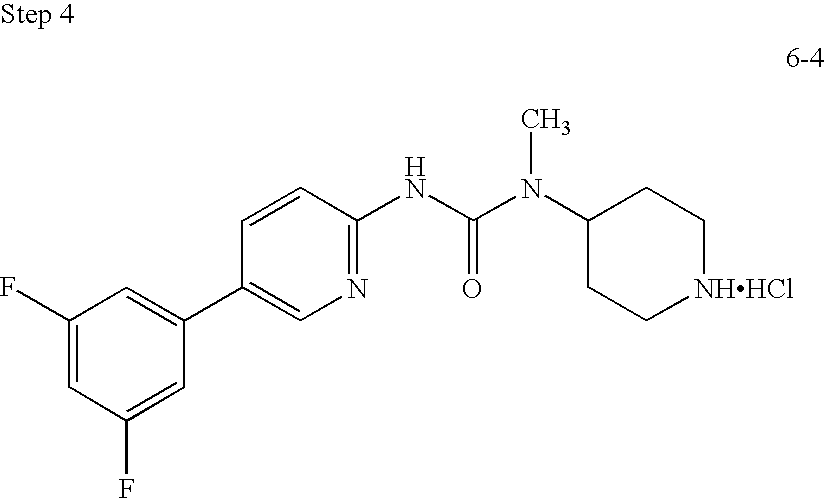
C1(C2=CC(F)=CC(F)=C2)=CN=C(NC(N(C2CC[NHHCl]CC2)C)=O)C=C1
